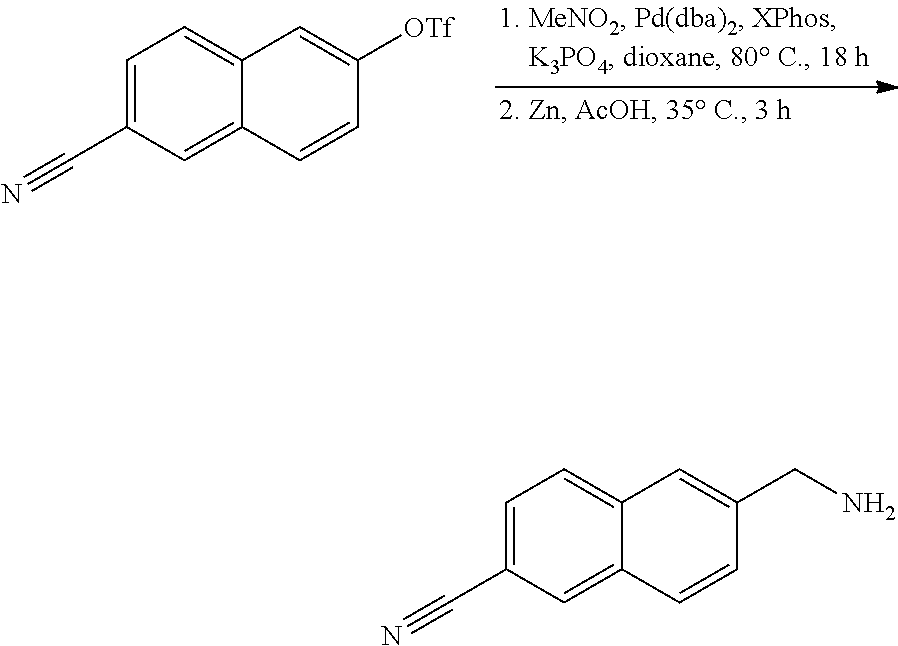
C1=C(C#N)C=C2C(=C1)C=C([OTf])C=C2.C1=C(C#N)C=C2C(=C1)C=C(CN)C=C2
